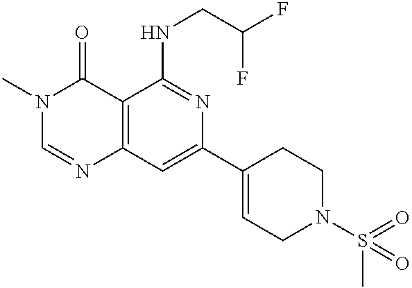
C12=C(C=C(C3=CCN(S(=O)(C)=O)CC3)N=C1NCC(F)F)N=CN(C)C2=O
